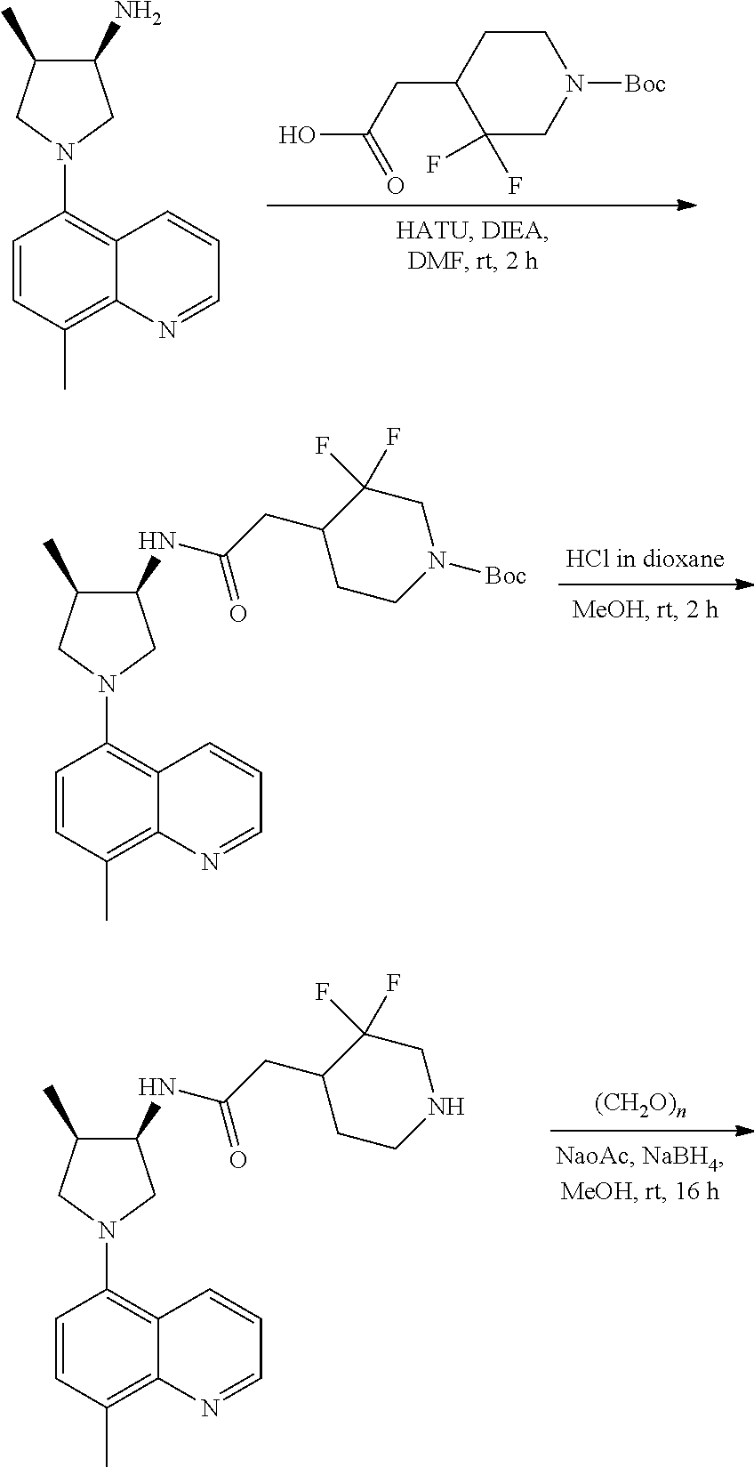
C1=CC(C)=C2C(=C1N1CC(N)C(C)C1)C=CC=N2.OC(CC1C(F)(F)CN([Boc])CC1)=O.C1=CC(C)=C2C(=C1N1CC(NC(CC3CCN([Boc])CC3(F)F)=O)C(C)C1)C=CC=N2.C1=CC(C)=C2C(=C1N1CC(NC(CC3CCNCC3(F)F)=O)C(C)C1)C=CC=N2
